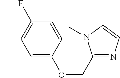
C1=C(OCC2=NC=CN2C)C=CC(F)=C1C
